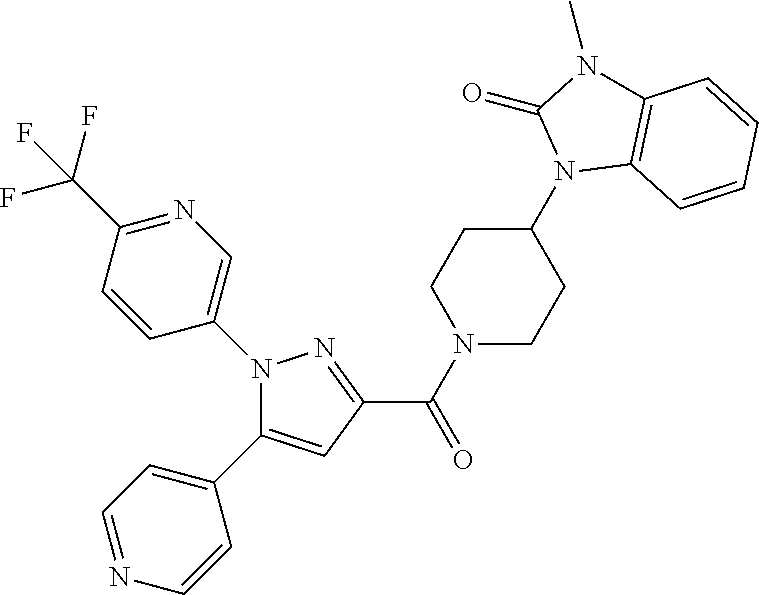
C1(C(N2CCC(N3C4=C(N(C)C3=O)C=CC=C4)CC2)=O)=NN(C2=CN=C(C(F)(F)F)C=C2)C(C2=CC=NC=C2)=C1
